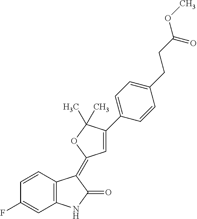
C1=CC(F)=CC2=C1C(=C1C=C(C3=CC=C(CCC(OC)=O)C=C3)C(C)(C)O1)C(=O)N2
